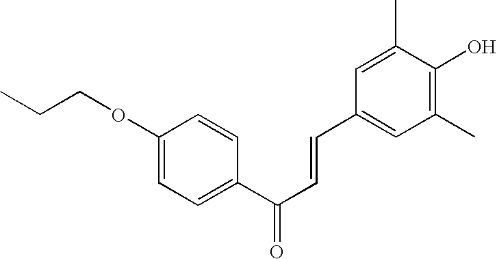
C1(OCCC)=CC=C(C(C=CC2=CC(C)=C(O)C(C)=C2)=O)C=C1
